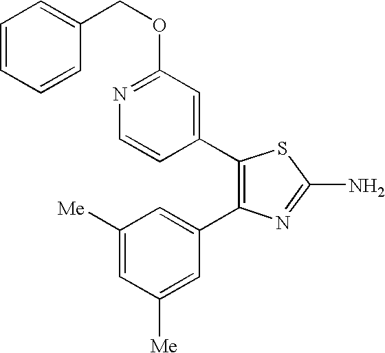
C1=CC=CC(COC2=NC=CC(C3=C(C4=CC([Me])=CC([Me])=C4)N=C(N)S3)=C2)=C1
